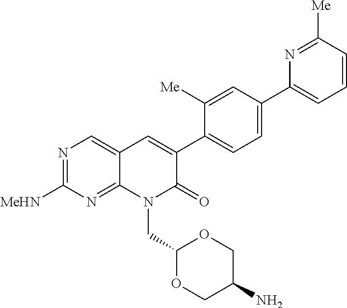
N1=C([MeHN])N=C2C(=C1)C=C(C1=CC=C(C3=CC=CC([Me])=N3)C=C1[Me])C(=O)N2CC1OCC(N)CO1
